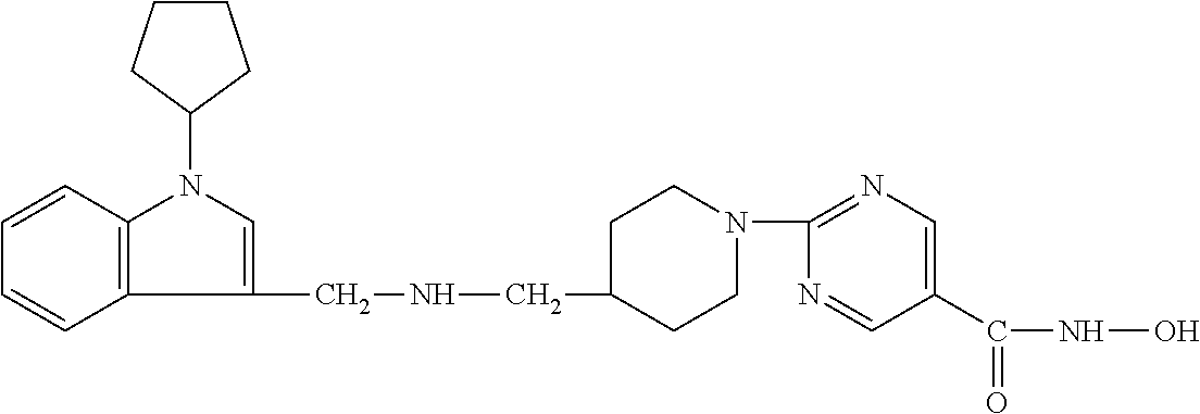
C1(CNCC2CCN(C3=NC=C(C(NO)=O)C=N3)CC2)=CN(C2CCCC2)C2=C1C=CC=C2
